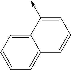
C1(->C)=CC=CC2=CC=CC=C12
